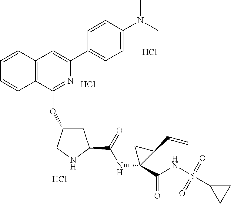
C12=C(C(OC3CC(C(=O)NC4(C(NS(C5CC5)(=O)=O)=O)CC4C=C)NC3)=NC(C3=CC=C(N(C)C)C=C3)=C1)C=CC=C2.Cl.Cl.Cl
